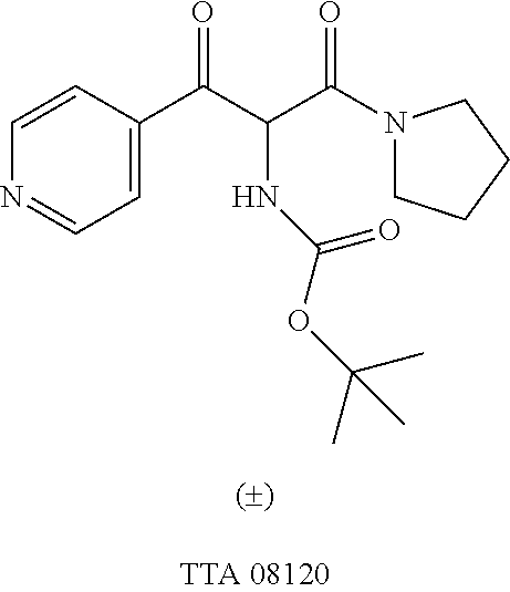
C(C(C(=O)N1CCCC1)NC(=O)OC(C)(C)C)(=O)C1=CC=NC=C1
